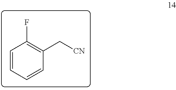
C1=CC=CC(C[CN])=C1F
